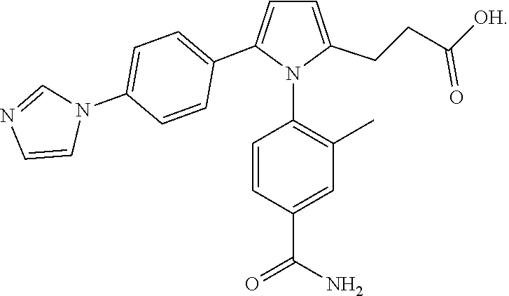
C1=C(CCC([OH])=O)N(C2=C(C)C=C(C(N)=O)C=C2)C(C2=CC=C(N3C=NC=C3)C=C2)=C1
